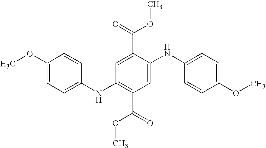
C1(OC)=CC=C(NC2=C(C(=O)OC)C=C(NC3=CC=C(OC)C=C3)C(C(=O)OC)=C2)C=C1
